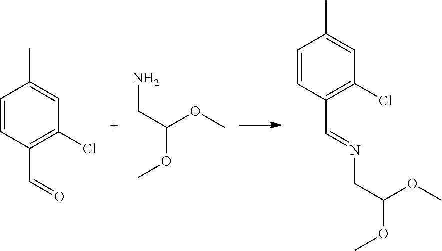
CC1=CC(Cl)=C(C=NCC(OC)OC)C=C1.NCC(OC)OC.CC1=CC(Cl)=C(C=O)C=C1
